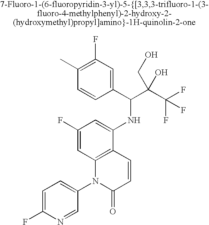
C1=C(F)N=CC(N2C(=O)C=CC3=C2C=C(F)C=C3NC(C(C(F)(F)F)(CO)O)C2=CC(F)=C(C)C=C2)=C1
